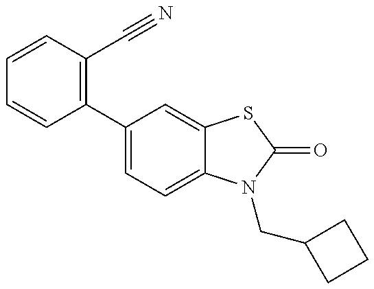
C1=CC(C2=CC=C3C(=C2)SC(=O)N3CC2CCC2)=C(C#N)C=C1
